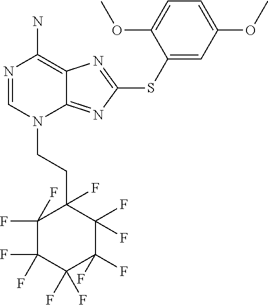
N1=CN(CCC2(F)C(F)(F)C(F)(F)C(F)(F)C(F)(F)C2(F)F)C2=NC(SC3=CC(OC)=CC=C3OC)=NC2=C1N
